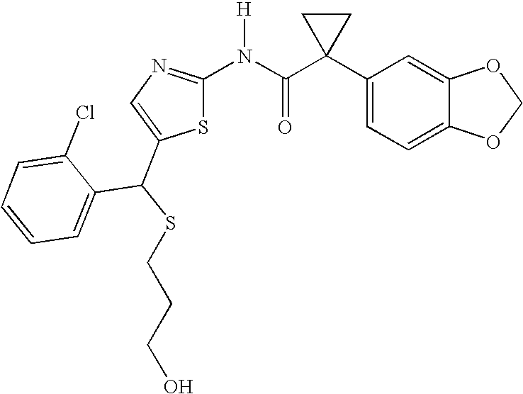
C1(C2(C(N([H])C3=NC=C(C(SCCCO)C4=CC=CC=C4Cl)S3)=O)CC2)=CC=C2C(=C1)OCO2
